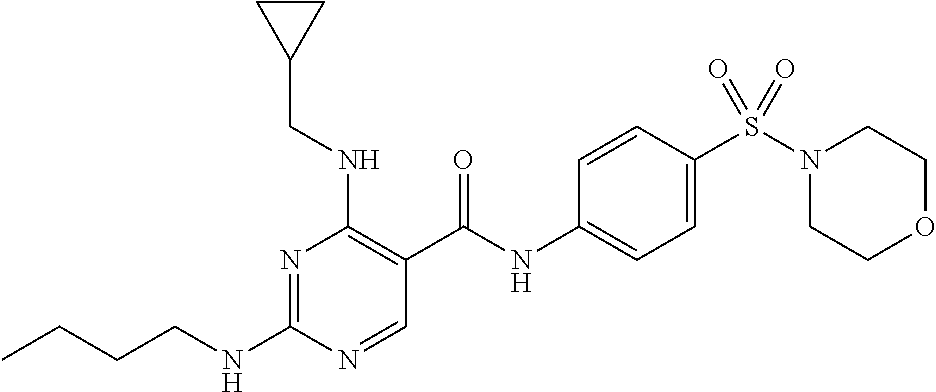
C(NC1=NC(NCC2CC2)=C(C(NC2=CC=C(S(N3CCOCC3)(=O)=O)C=C2)=O)C=N1)CCC
